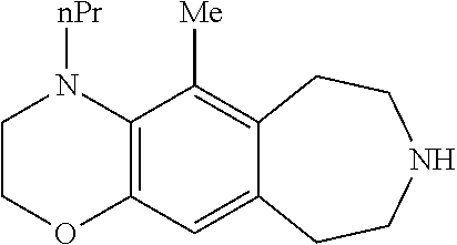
[nPr]N1CCOC2=C1C([Me])=C1C(=C2)CCNCC1
